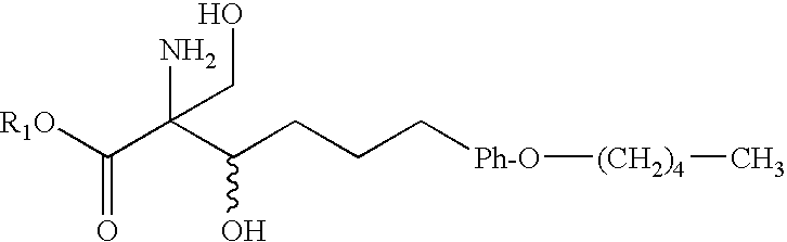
[R1O]C(C(C(CCC[Ph-O][(CH2)4]C)O)(N)CO)=O
